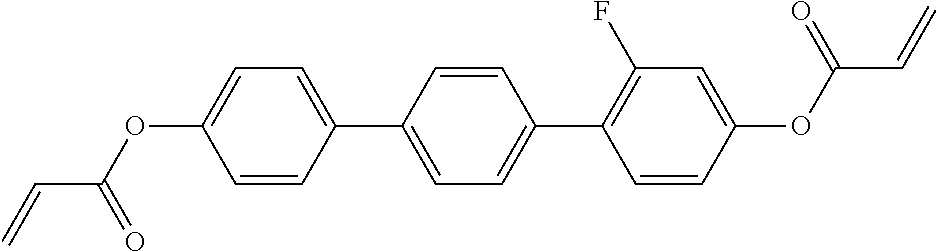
C1(C2=CC=C(C3=C(F)C=C(OC(C=C)=O)C=C3)C=C2)=CC=C(OC(C=C)=O)C=C1
